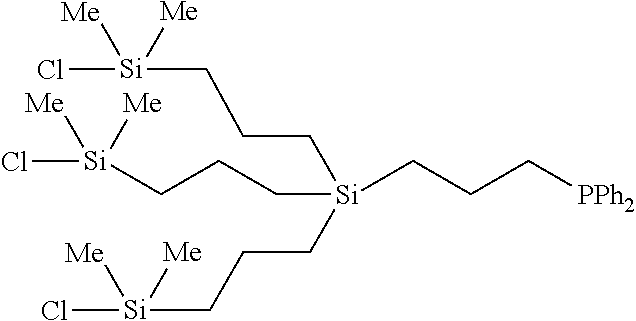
C(C[Si](CCC[Si](Cl)([Me])[Me])(CCC[PPh2])CCC[Si](Cl)([Me])[Me])C[Si](Cl)([Me])[Me]
